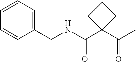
C1=CC(CNC(C2(C(C)=O)CCC2)=O)=CC=C1
